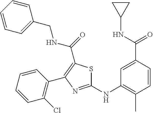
C1(NC2=C(C)C=CC(C(NC3CC3)=O)=C2)=NC(C2=C(Cl)C=CC=C2)=C(C(=O)NCC2=CC=CC=C2)S1
